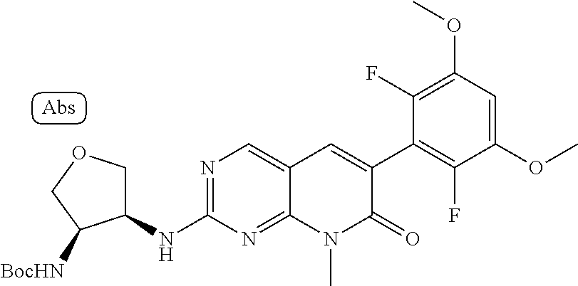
N1=C(NC2COCC2[BocHN])N=C2C(=C1)C=C(C1=C(F)C(OC)=CC(OC)=C1F)C(=O)N2C
